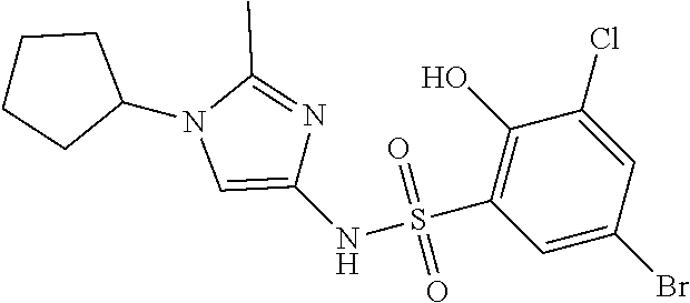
C1=C(Cl)C(O)=C(S(NC2=CN(C3CCCC3)C(C)=N2)(=O)=O)C=C1Br
